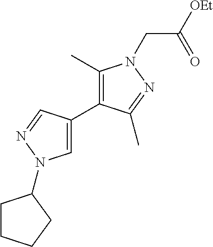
C1CCCC1N1C=C(C2=C(C)N(CC(=O)[OEt])N=C2C)C=N1
